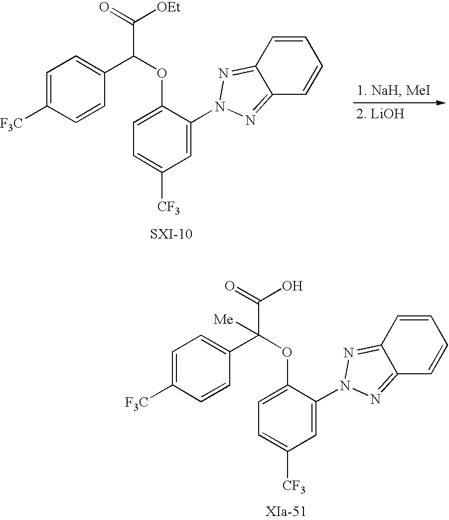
C1=C([F3C])C=CC(C(OC2=CC=C([CF3])C=C2N2N=C3C=CC=CC3=N2)C(=O)[OEt])=C1.C1=C([F3C])C=CC(C(OC2=CC=C([CF3])C=C2N2N=C3C=CC=CC3=N2)(C(=O)O)[Me])=C1
